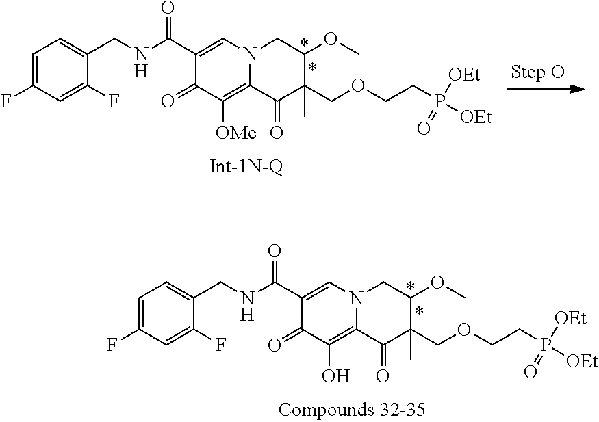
C1(C(NCC2=CC=C(F)C=C2F)=O)=CN2C(=C(O)C1=O)C(=O)C(COCCP([OEt])([OEt])=O)(C)C(OC)C2.C1(C(NCC2=CC=C(F)C=C2F)=O)=CN2C(=C([OMe])C1=O)C(=O)C(COCCP([OEt])([OEt])=O)(C)C(OC)C2
